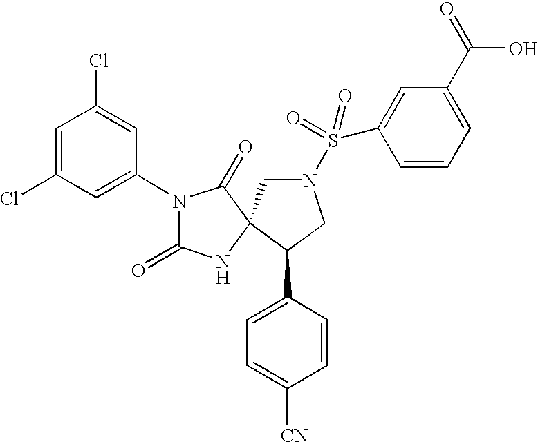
N1(C2=CC(Cl)=CC(Cl)=C2)C(=O)NC2(C1=O)CN(S(C1=CC(C(O)=O)=CC=C1)(=O)=O)CC2C1=CC=C([CN])C=C1
